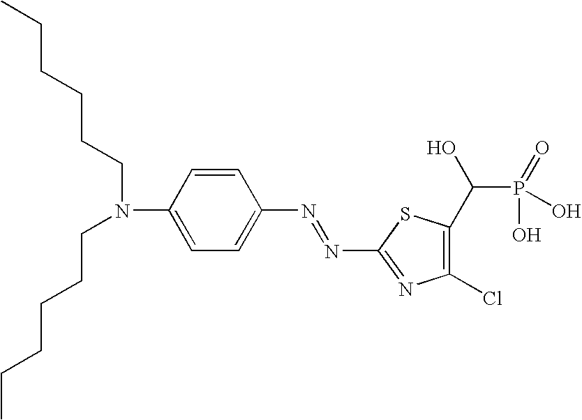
C1=CC(N(CCCCCC)CCCCCC)=CC=C1N=NC1=NC(Cl)=C(C(P(O)(=O)O)O)S1
